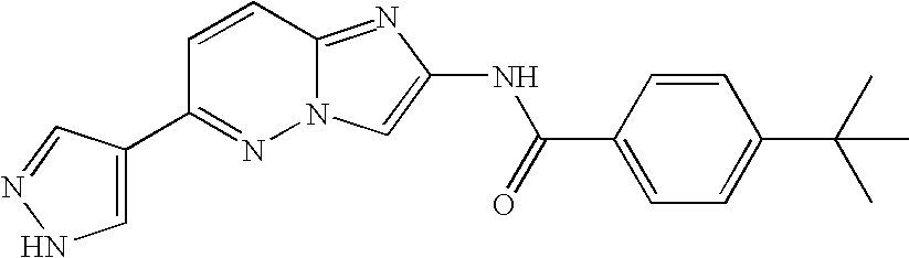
C1=CC2=NC(NC(=O)C3=CC=C(C(C)(C)C)C=C3)=CN2N=C1C1=CNN=C1
